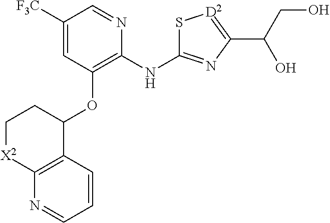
[F3C]C1=CC(OC2CC[X2]C3=C2C=CC=N3)=C(NC2=NC(C(CO)O)=[D2]S2)N=C1
